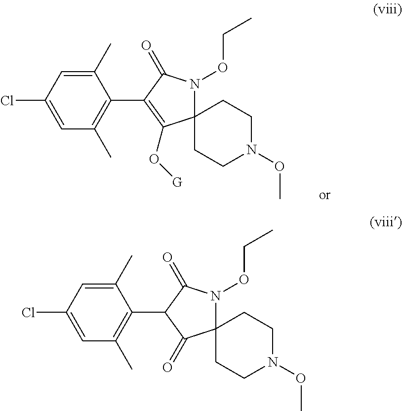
C1(C)=CC(Cl)=CC(C)=C1C1=C(O[G])C2(N(OCC)C1=O)CCN(OC)CC2.C1(C)=CC(Cl)=CC(C)=C1C1C(=O)C2(N(OCC)C1=O)CCN(OC)CC2
